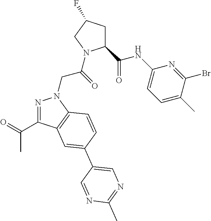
C1(C(NC2=CC=C(C)C(Br)=N2)=O)CC(F)CN1C(CN1N=C(C(=O)C)C2=C1C=CC(C1=CN=C(C)N=C1)=C2)=O
